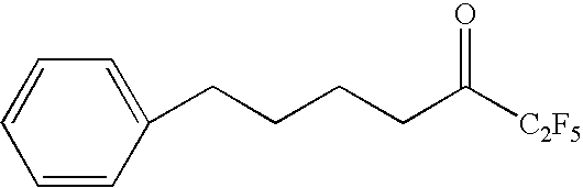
C1=CC(CCCCC([C2F5])=O)=CC=C1
